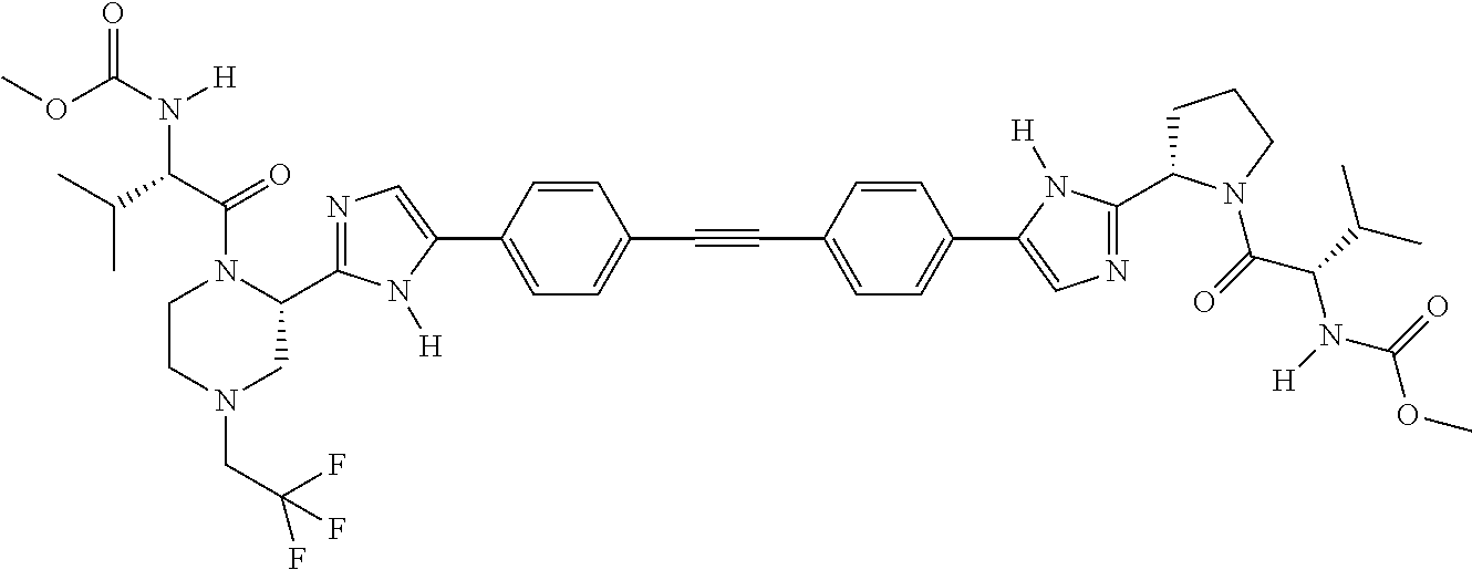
C(#CC1=CC=C(C2=CN=C(C3CCCN3C(C(N(C(OC)=O)[H])C(C)C)=O)N2[H])C=C1)C1=CC=C(C2=CN=C(C3CN(CC(F)(F)F)CCN3C(=O)C(N([H])C(=O)OC)C(C)C)N2[H])C=C1
